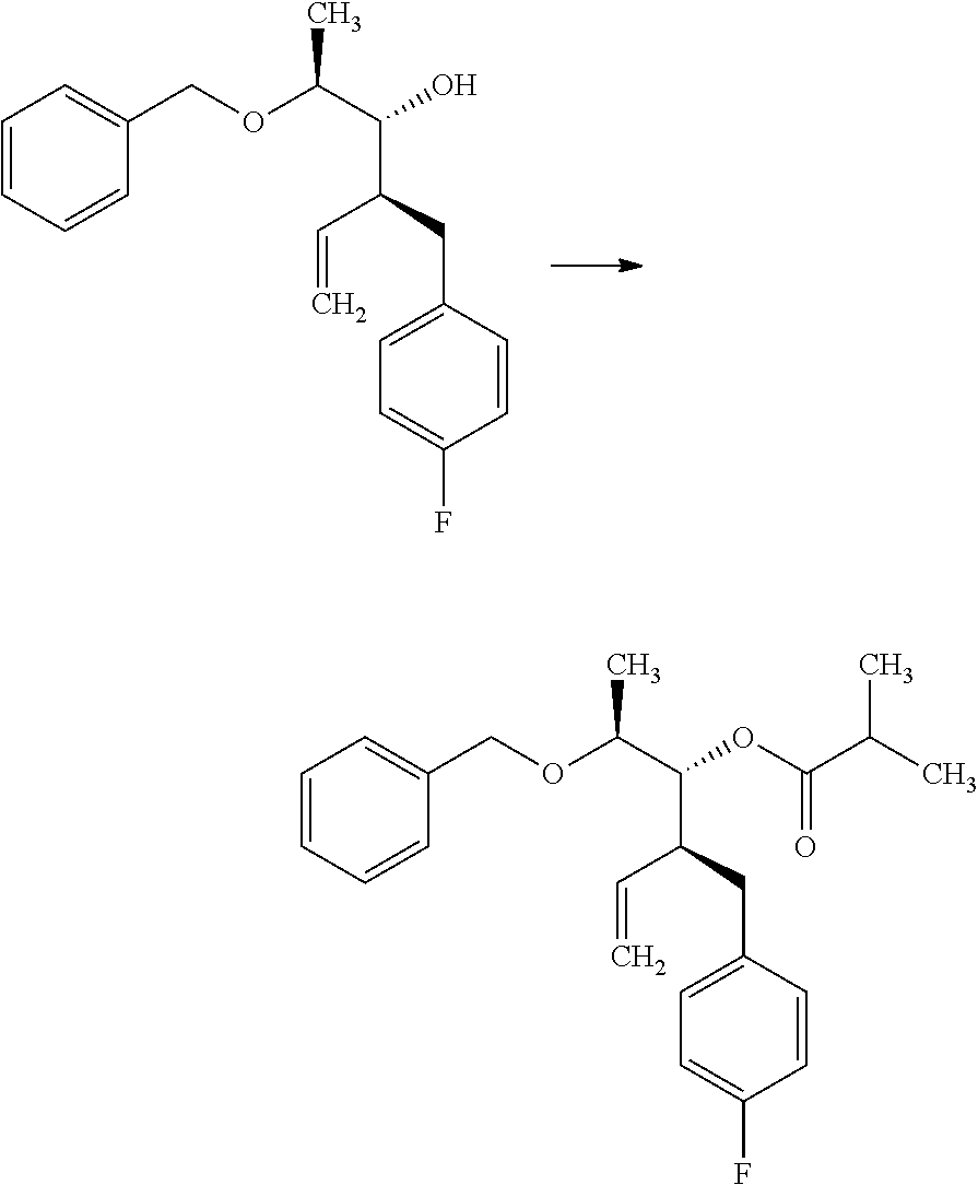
C1=CC=CC(COC(C(O)C(C=C)CC2=CC=C(F)C=C2)C)=C1.C1=CC=CC(COC(C(OC(=O)C(C)C)C(C=C)CC2=CC=C(F)C=C2)C)=C1
